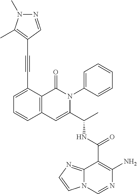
C1(C(NC(C2=CC3=C(C(=O)N2C2=CC=CC=C2)C(C#CC2=C(C)N(C)N=C2)=CC=C3)C)=O)=C(N)N=CN2C1=NC=C2
